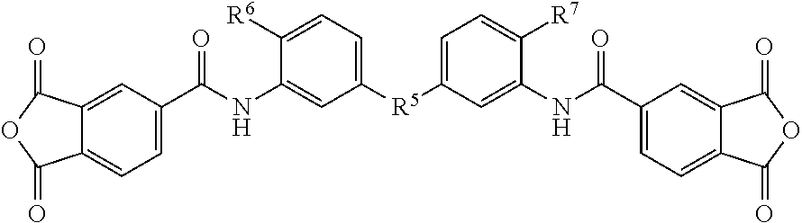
C12=CC=C(C(NC3=CC([R5]C4=CC=C([R7])C(NC(C5=CC=C6C(=C5)C(=O)OC6=O)=O)=C4)=CC=C3[R6])=O)C=C1C(=O)OC2=O
